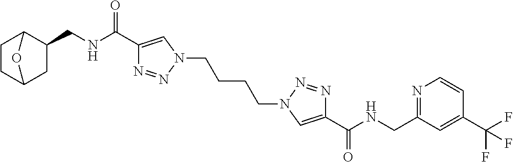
C1C2CCC(C1CNC(C1=CN(CCCCN3C=C(C(NCC4=NC=CC(C(F)(F)F)=C4)=O)N=N3)N=N1)=O)O2
